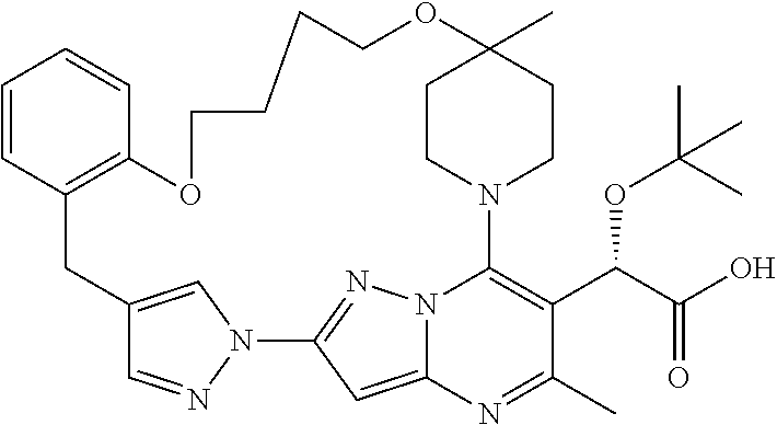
C1CN2CCC1(C)OCCCCOC1=C(CC3=CN(C4=NN5C2=C(C(C(O)=O)OC(C)(C)C)C(C)=NC5=C4)N=C3)C=CC=C1
